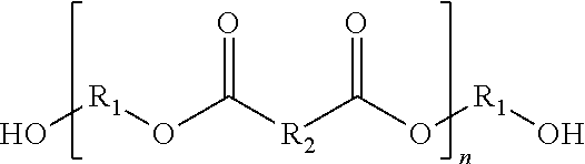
O[R1]OC([R2]C(O[R1]O)=O)=O
